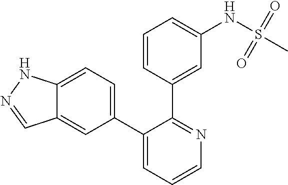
C12=CC=C(C3=CC=CN=C3C3=CC(NS(C)(=O)=O)=CC=C3)C=C1C=NN2
